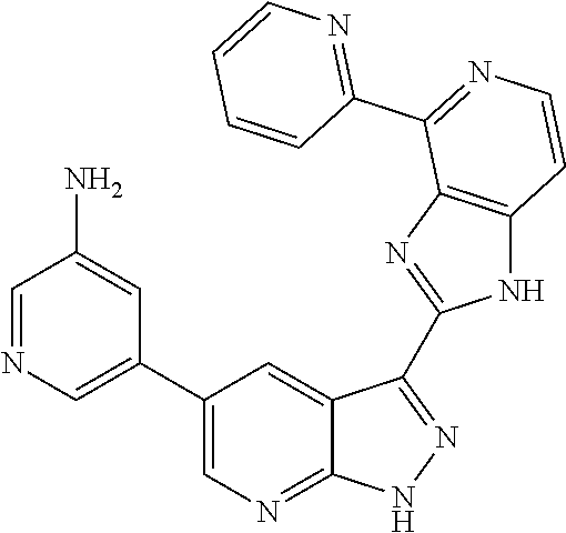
C1=NC=C(C2=CN=C3C(=C2)C(C2=NC4=C(N2)C=CN=C4C2=NC=CC=C2)=NN3)C=C1N
